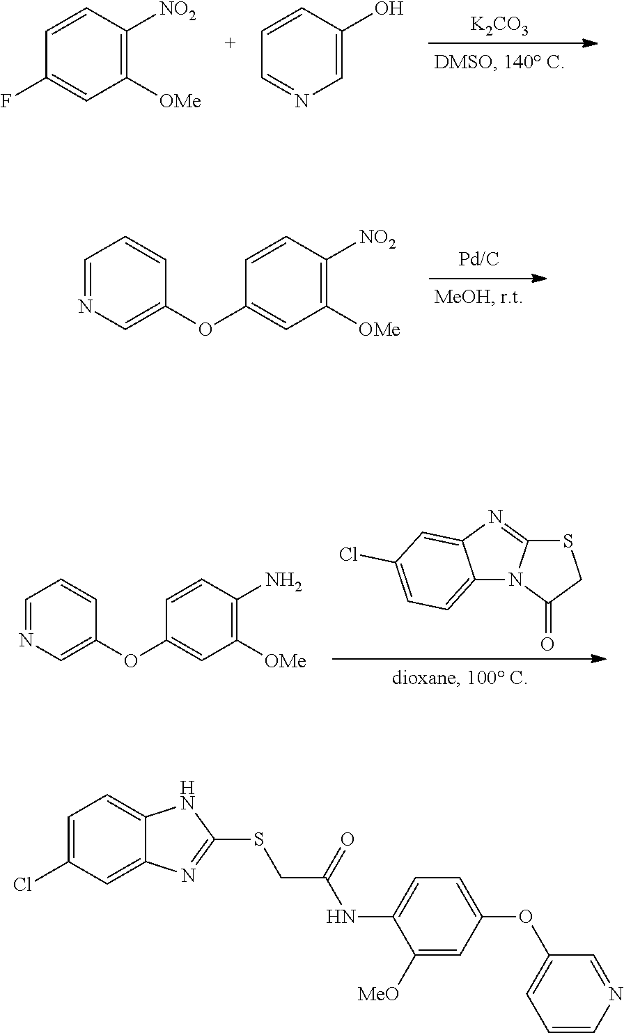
C1=NC=C(OC2=CC([OMe])=C([NO2])C=C2)C=C1.C1=NC=C(OC2=CC([OMe])=C(N)C=C2)C=C1.C12=CC=C(Cl)C=C1N=C1N2C(=O)CS1.[K2CO3].C1=CC([NO2])=C([OMe])C=C1F.C1=CC(O)=CN=C1.C1=C(Cl)C=C2C(=C1)NC(SCC(NC1=CC=C(OC3=CC=CN=C3)C=C1[MeO])=O)=N2
